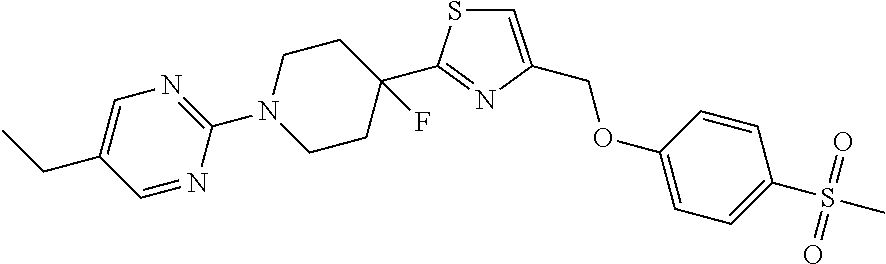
C1=CC(OCC2=CSC(C3(F)CCN(C4=NC=C(CC)C=N4)CC3)=N2)=CC=C1S(C)(=O)=O
